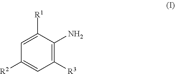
C1([R3])=C(N)C([R1])=CC([R2])=C1
